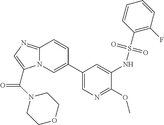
C1(C2=CN3C(=NC=C3C(N3CCOCC3)=O)C=C2)=CN=C(OC)C(NS(C2=C(F)C=CC=C2)(=O)=O)=C1
